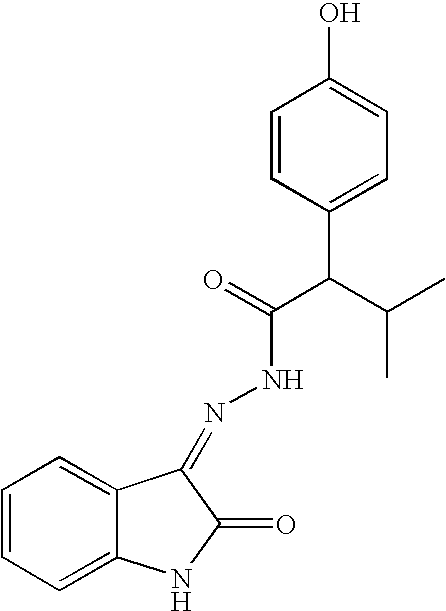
C1=CC=C2C(=C1)C(=NNC(C(C1=CC=C(O)C=C1)C(C)C)=O)C(=O)N2
